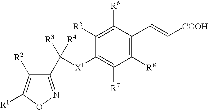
C1(C([X1]C2=C([R7])C([R8])=C(C=C[COOH])C([R6])=C2[R5])([R3])[R4])=NOC([R1])=C1[R2]
